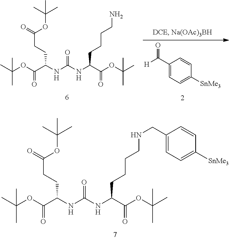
C(OC(C(NC(NC(C(OC(C)(C)C)=O)CCCCN)=O)CCC(=O)OC(C)(C)C)=O)(C)(C)C.C1(C([H])=O)=CC=C([SnMe3])C=C1.C(OC(C(NC(NC(C(OC(C)(C)C)=O)CCCCNCC1=CC=C([SnMe3])C=C1)=O)CCC(=O)OC(C)(C)C)=O)(C)(C)C
